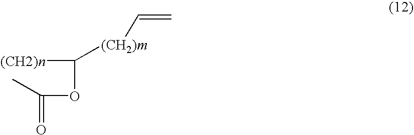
C(OC([(CH2)m]C=C)[(CH2)n])(=O)C
